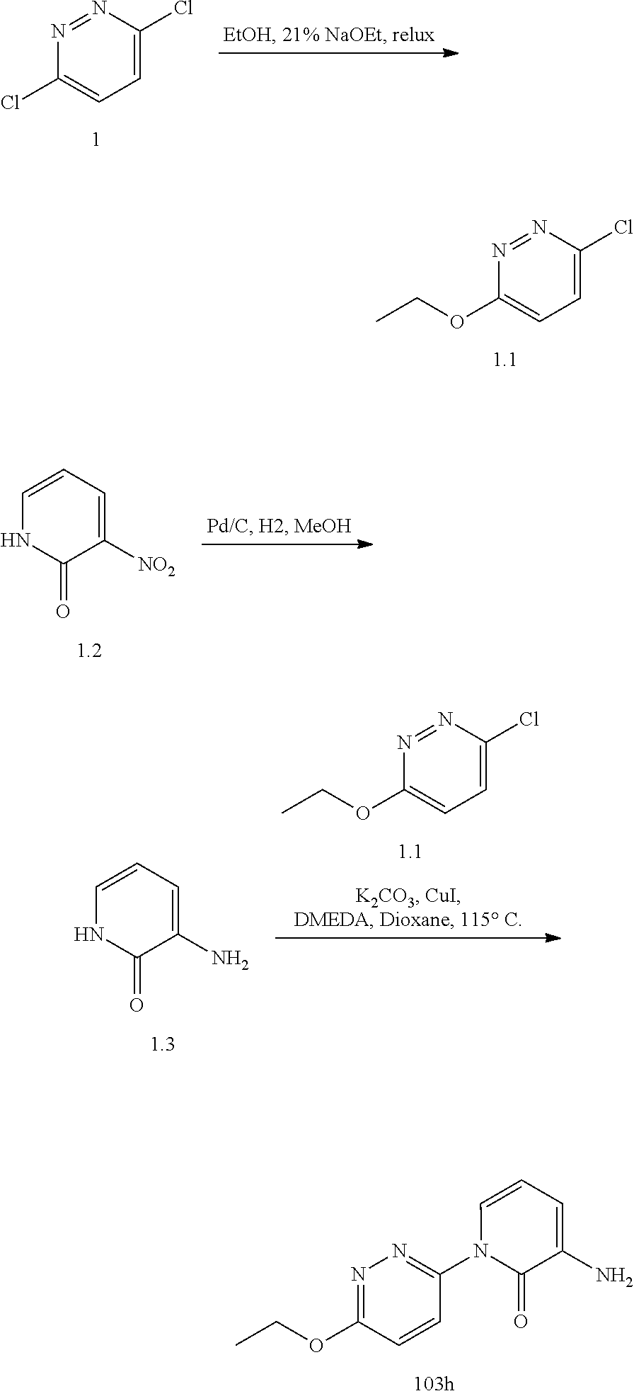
C1=C(Cl)N=NC(Cl)=C1.C1=C(Cl)N=NC(OCC)=C1.C1([NO2])=CC=CNC1=O.C1=C(Cl)N=NC(OCC)=C1.C1(N)=CC=CNC1=O.C1=CC(OCC)=NN=C1N1C(=O)C(N)=CC=C1
